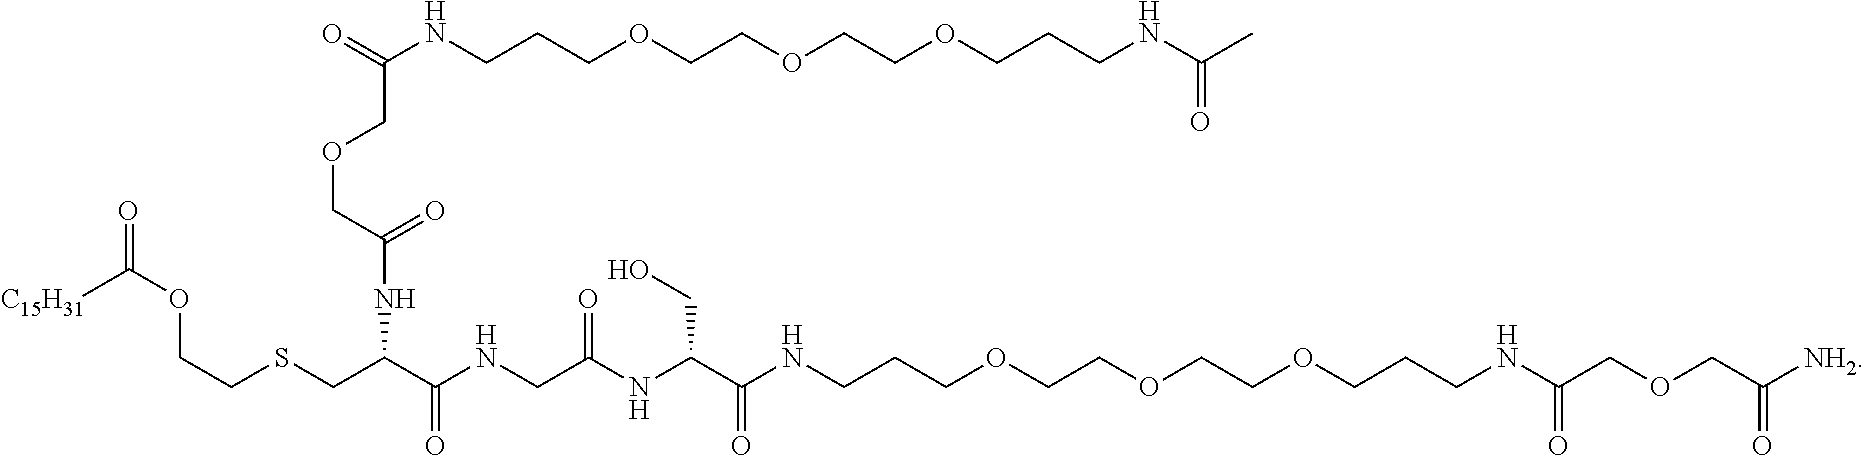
[C15H31]C(OCCSCC(NC(=O)COCC(NCCCOCCOCCOCCCNC(C)=O)=O)C(NCC(NC(C(NCCCOCCOCCOCCCNC(COCC([NH2])=O)=O)=O)CO)=O)=O)=O
